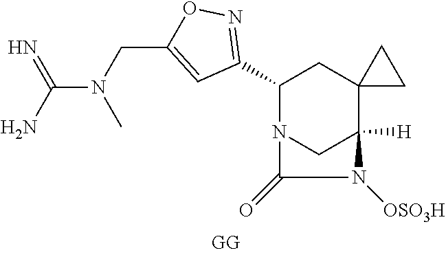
C1(C2=NOC(CN(C(=N)N)C)=C2)N2CC([H])(C3(C1)CC3)N([OSO3H])C2=O
